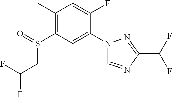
C1(C)=C(S(CC(F)F)=O)C=C(N2C=NC(C(F)F)=N2)C(F)=C1
